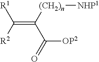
O=C([OP2])C(=C([R2])[R1])[(CH2)n][NHP1]
